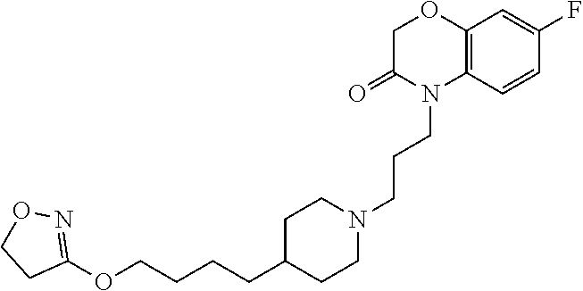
C12=C(C=CC(F)=C1)N(CCCN1CCC(CCCCOC3=NOCC3)CC1)C(=O)CO2
